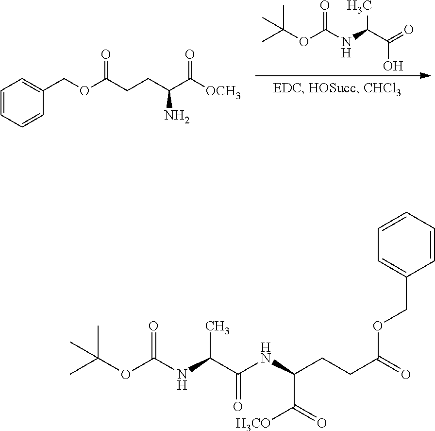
O(C(CCC(C([OCH3])=O)N)=O)CC1=CC=CC=C1.CC(OC(NC(C(=O)O)C)=O)(C)C.CC(OC(NC(C(NC(CCC(=O)OCC1=CC=CC=C1)C(=O)[H3CO])=O)C)=O)(C)C
